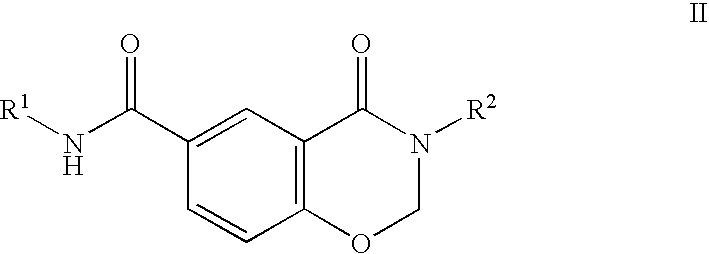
C12=C(C=C(C(N[R1])=O)C=C1)C(=O)N([R2])CO2
